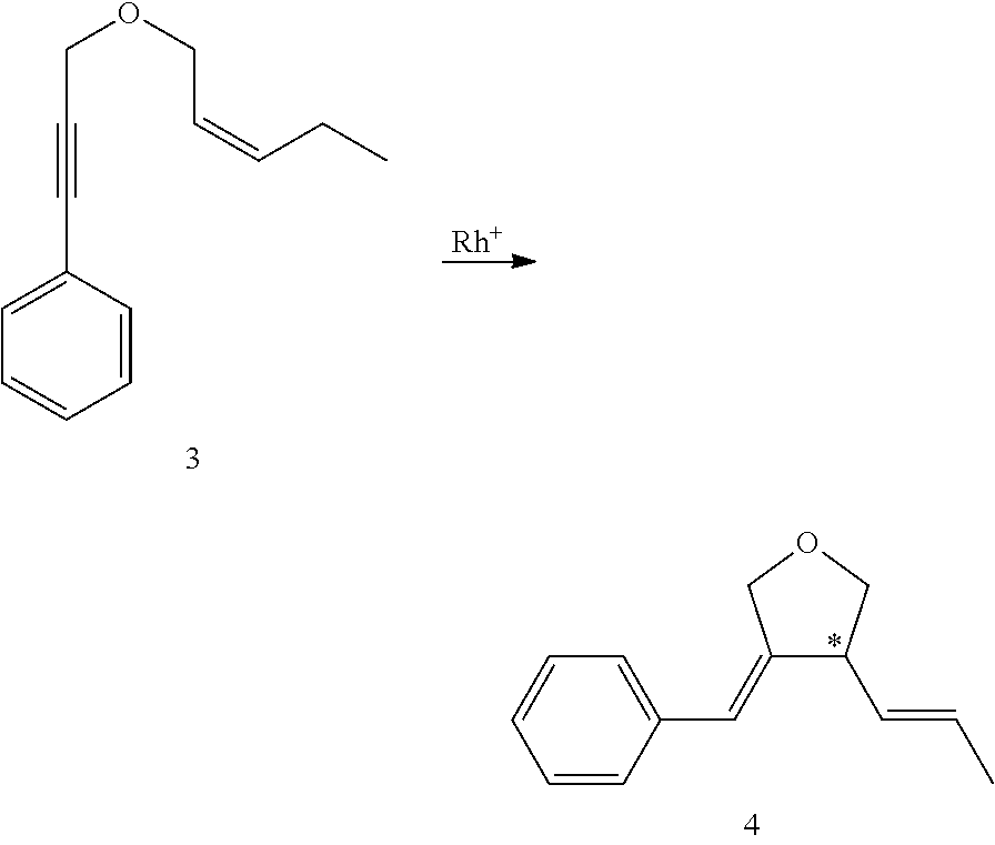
C1=C(C#CCOCC=CCC)C=CC=C1.[Rh].C1(=CC2=CC=CC=C2)C(C=CC)COC1
